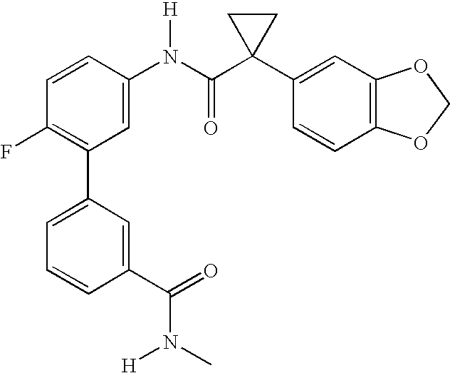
C1=CC(N(C(C2(C3=CC4=C(C=C3)OCO4)CC2)=O)[H])=CC(C2=CC=CC(C(=O)N(C)[H])=C2)=C1F
